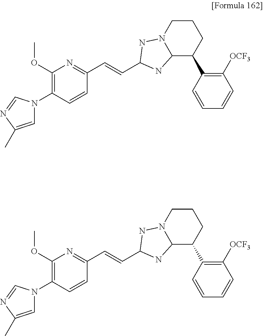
C1CN2C(C(C3=C([OCF3])C=CC=C3)C1)NC(C=CC1=NC(OC)=C(N3C=C(C)N=C3)C=C1)N2.C1CN2C(C(C3=C([OCF3])C=CC=C3)C1)NC(C=CC1=NC(OC)=C(N3C=C(C)N=C3)C=C1)N2
